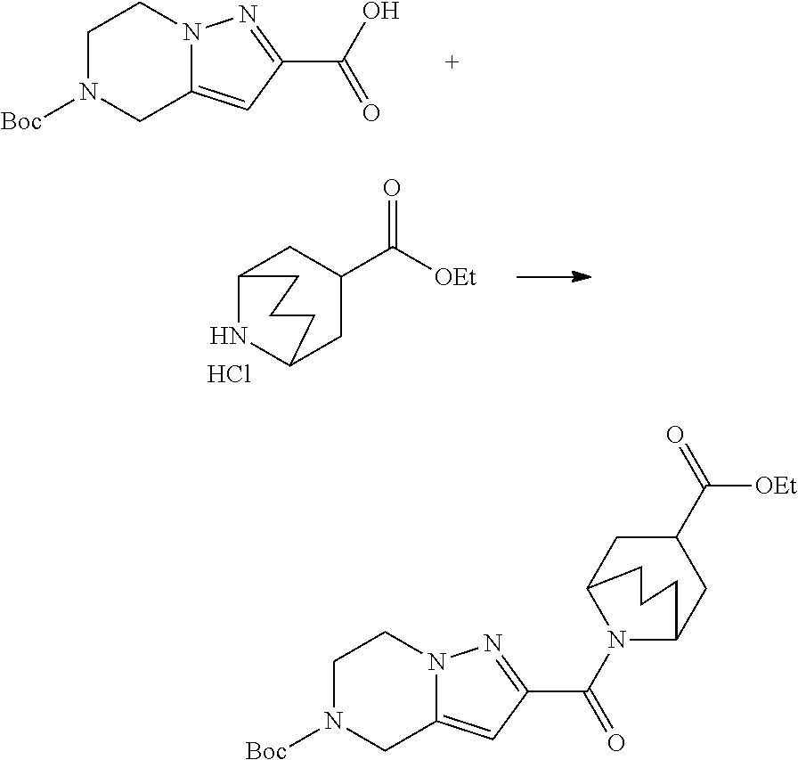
[Boc]N1CC2=CC(C(=O)O)=NN2CC1.C12NC(CC(C([OEt])=O)C1)CCC2.Cl.[Boc]N1CC2=CC(C(=O)N3C4CC(C([OEt])=O)CC3CCC4)=NN2CC1
